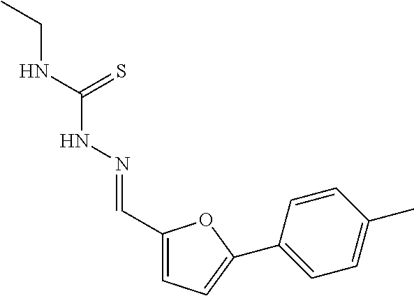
C1(C=NNC(NCC)=S)=CC=C(C2=CC=C(C)C=C2)O1
